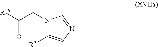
N1(CC([R1b])=O)C([R3])=CN=C1
